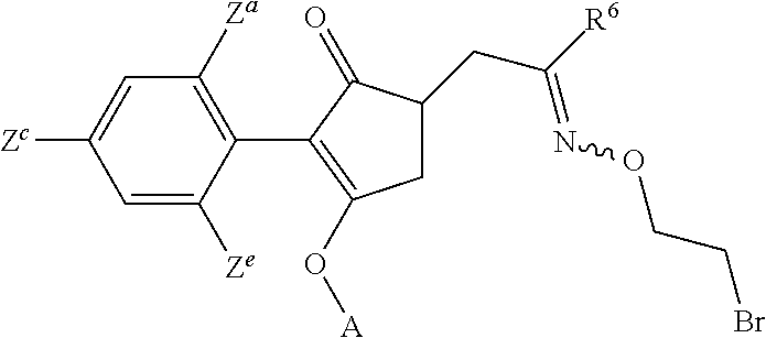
C1=C([Zc])C=C([Ze])C(C2=C(O[A])CC(CC([R6])=NOCCBr)C2=O)=C1[Za]
